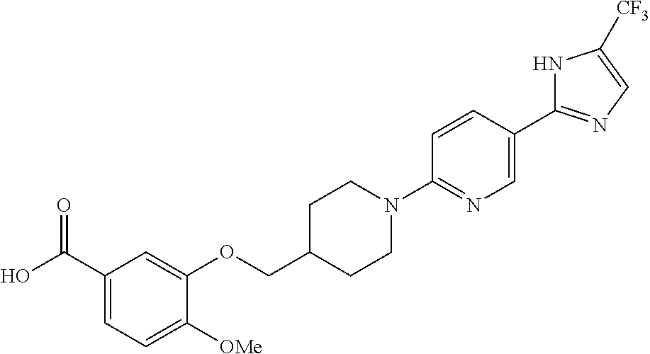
N1C(C2=CN=C(N3CCC(COC4=CC(C(O)=O)=CC=C4[OMe])CC3)C=C2)=NC=C1[CF3]
